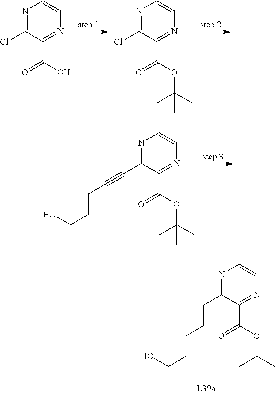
N1=C(Cl)C(C(O)=O)=NC=C1.N1=C(Cl)C(C(OC(C)(C)C)=O)=NC=C1.N1=C(C#CCCCO)C(C(OC(C)(C)C)=O)=NC=C1.N1=C(CCCCCO)C(C(OC(C)(C)C)=O)=NC=C1
